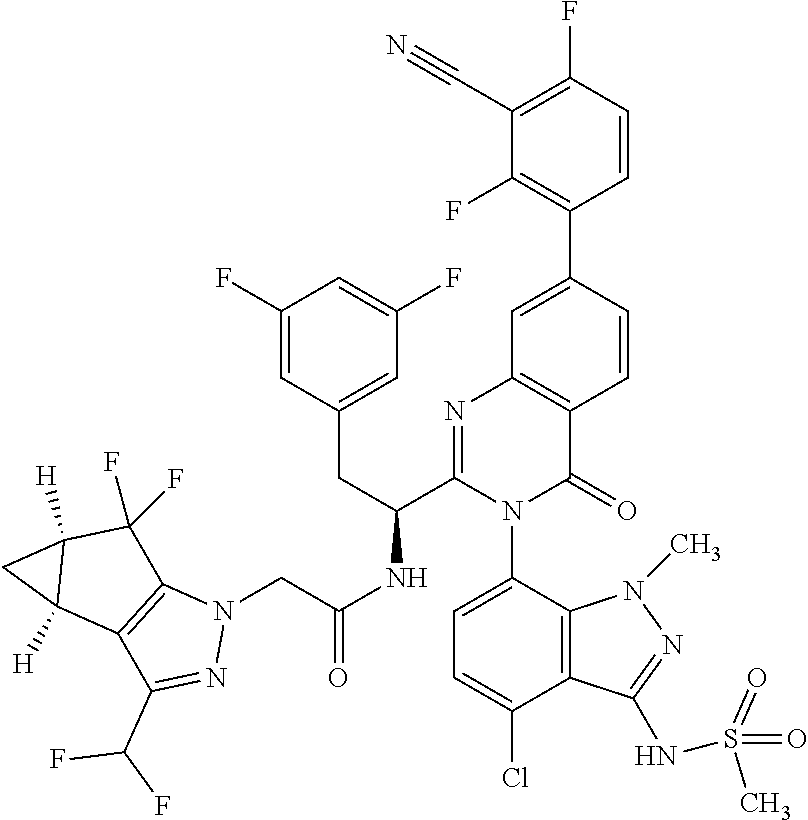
C(NC(C1=NC2=C(C(=O)N1C1=CC=C(Cl)C3=C1N(C)N=C3NS(=O)(=O)C)C=CC(C1=C(F)C(C#N)=C(F)C=C1)=C2)CC1=CC(F)=CC(F)=C1)(=O)CN1C2=C(C(C(F)F)=N1)C1([H])C([H])(C2(F)F)C1
